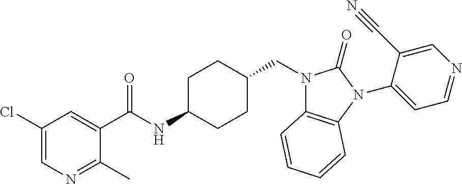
C1(Cl)=CN=C(C)C(C(NC2CCC(CN3C4=C(N(C5=CC=NC=C5C#N)C3=O)C=CC=C4)CC2)=O)=C1
